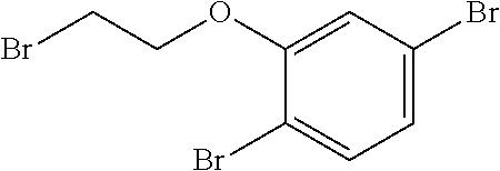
C1(Br)=CC=C(Br)C=C1OCCBr
